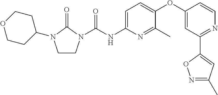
C1CN(C(NC2=CC=C(OC3=CC(C4=CC(C)=NO4)=NC=C3)C(C)=N2)=O)C(=O)N1C1CCOCC1
